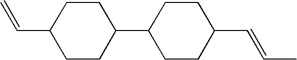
C1CC(C2CCC(C=CC)CC2)CCC1C=C
